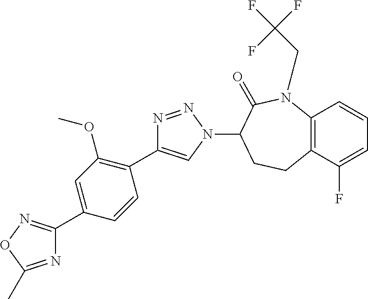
N1=C(C)ON=C1C1=CC(OC)=C(C2=CN(C3CCC4=C(N(CC(F)(F)F)C3=O)C=CC=C4F)N=N2)C=C1
